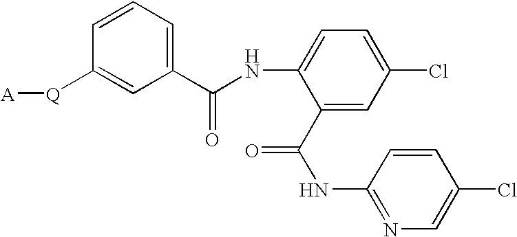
C1(C(NC2=CC=C(Cl)C=C2C(=O)NC2=NC=C(Cl)C=C2)=O)=CC=CC([Q][A])=C1
